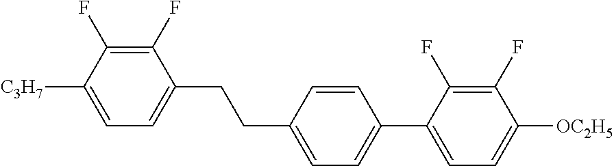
C1(F)=C(F)C([C3H7])=CC=C1CCC1=CC=C(C2=CC=C([OC2H5])C(F)=C2F)C=C1
